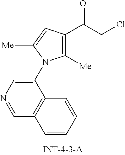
C1([Me])=C(C(CCl)=O)C=C([Me])N1C1=CN=CC2=C1C=CC=C2
